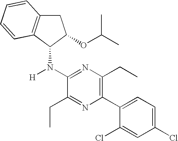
C1(N([H])C2C(OC(C)C)CC3=C2C=CC=C3)=NC(CC)=C(C2=CC=C(Cl)C=C2Cl)N=C1CC
